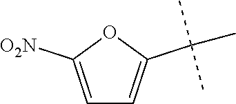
O1C([O2N])=CC=C1C(C)(C)C
